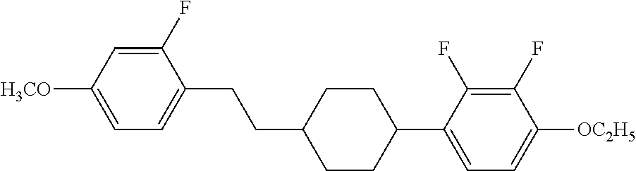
C1(F)=CC([H3CO])=CC=C1CCC1CCC(C2=CC=C([OC2H5])C(F)=C2F)CC1
